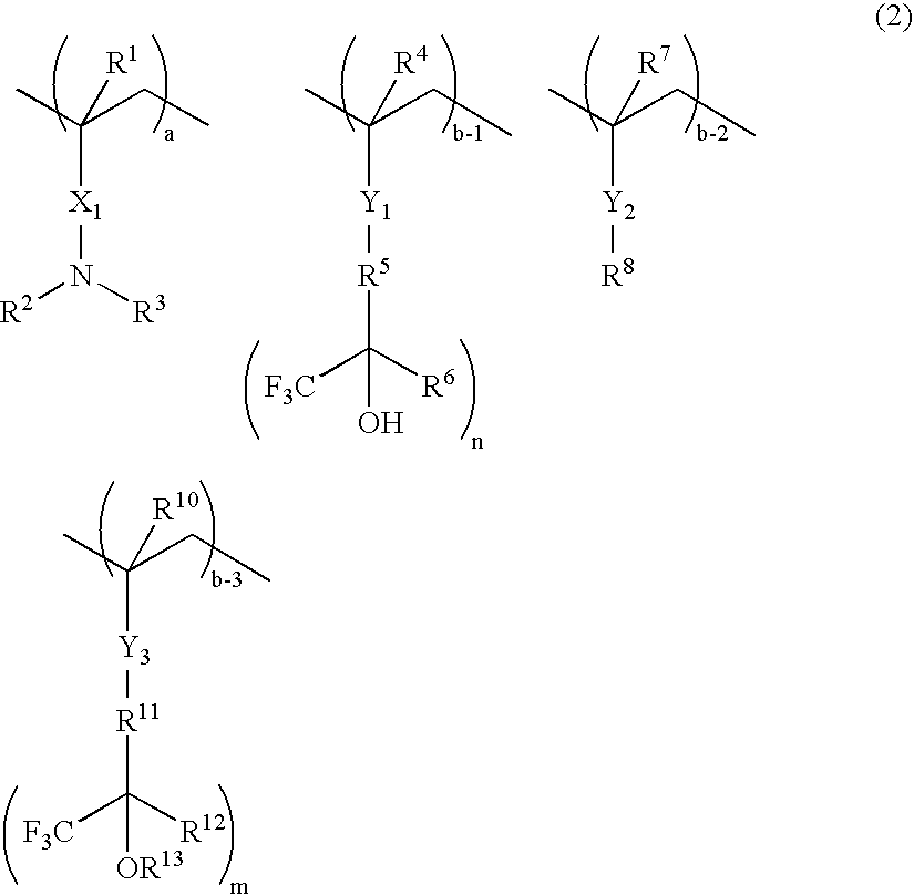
CC(CC)([R1])[X1]N([R2])[R3].CC(CC)([R4])[Y1][R5]C([F3C])([R6])O.CC(CC)([R7])[Y2][R8].CC(CC)([R10])[Y3][R11]C([F3C])([R12])[OR13]
